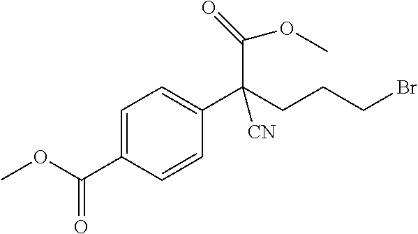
C1=C(C(OC)=O)C=CC(C(CCCBr)(C(OC)=O)[CN])=C1
